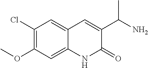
C1(Cl)=C(OC)C=C2C(=C1)C=C(C(N)C)C(=O)N2
